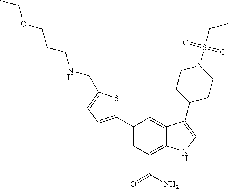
C1(C2=CC(C(N)=O)=C3C(=C2)C(C2CCN(S(CC)(=O)=O)CC2)=CN3)=CC=C(CNCCCOCC)S1
